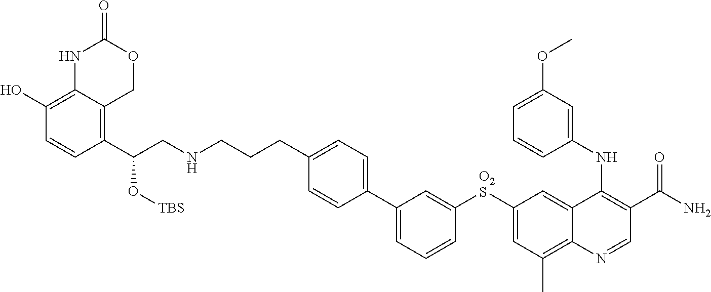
C1=CC(C(CNCCCC2=CC=C(C3=CC=CC([O2S]C4=CC(C)=C5C(=C4)C(NC4=CC(OC)=CC=C4)=C(C(N)=O)C=N5)=C3)C=C2)O[TBS])=C2C(=C1O)NC(=O)OC2
